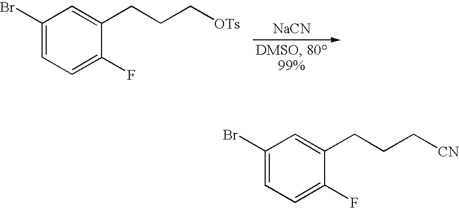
C1(Br)=CC=C(F)C(CCC[OTs])=C1.[NaCN].C1(Br)=CC=C(F)C(CCC[CN])=C1
